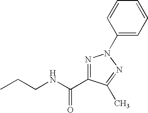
CCCNC(C1=NN(C2=CC=CC=C2)N=C1C)=O
